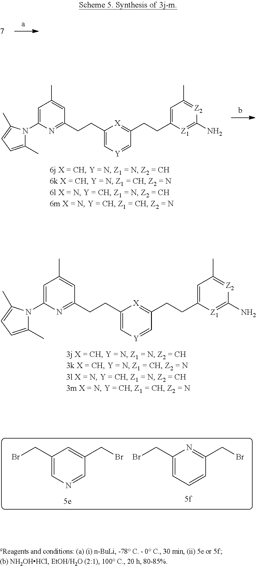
C1=C(N2C(C)=CC=C2C)N=C(CCC2=C[Y]=CC(CCC3=CC(C)=[Z2]C(N)=[Z1]3)=[X]2)C=C1C.C1=C(N2C(C)=CC=C2C)N=C(CCC2=C[Y]=CC(CCC3=CC(C)=[Z2]C(N)=[Z1]3)=[X]2)C=C1C.C1(CBr)=CN=CC(CBr)=C1.C1(CBr)=CC=CC(CBr)=N1
